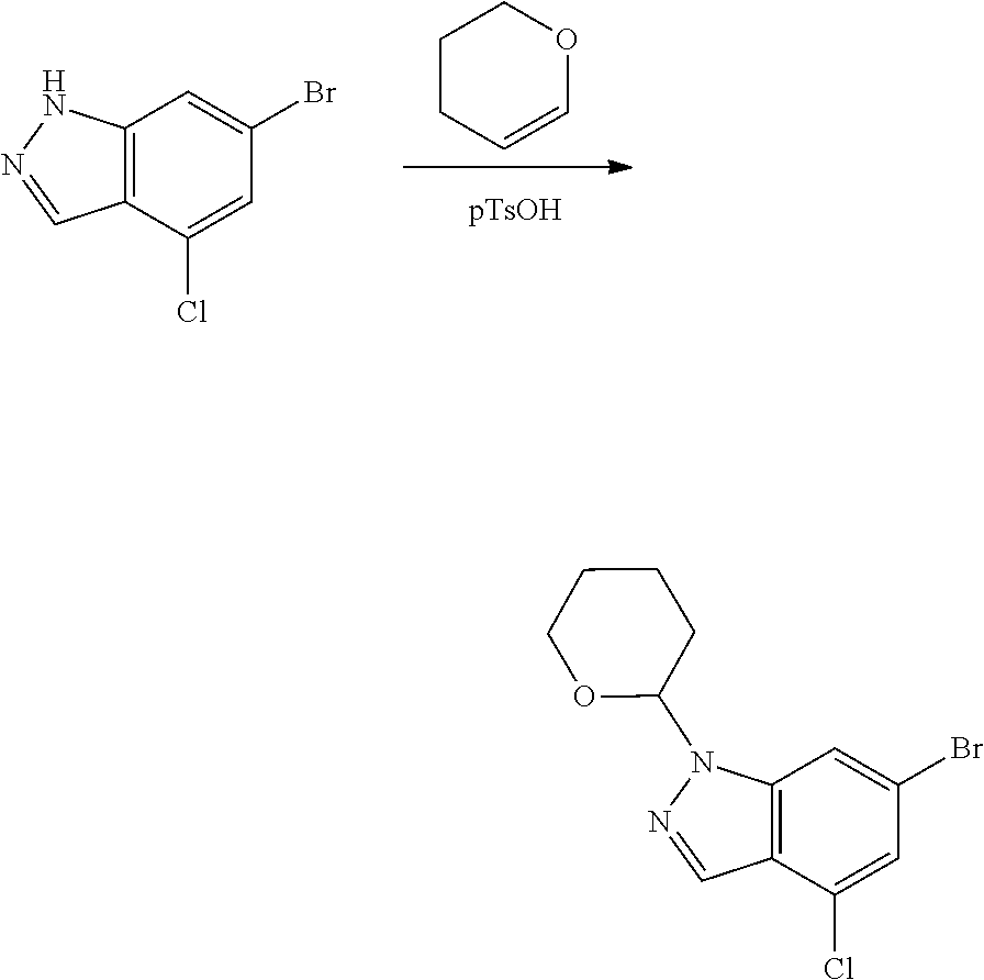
C12=C(C=C(Br)C=C1Cl)N(C1CCCCO1)N=C2.C12=C(C(Cl)=CC(Br)=C1)C=NN2.C1CC=COC1
